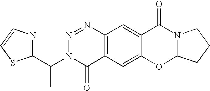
C1(C(N2C(=O)C3=C(N=N2)C=C2C(=C3)OC3N(C2=O)CCC3)C)=NC=CS1
